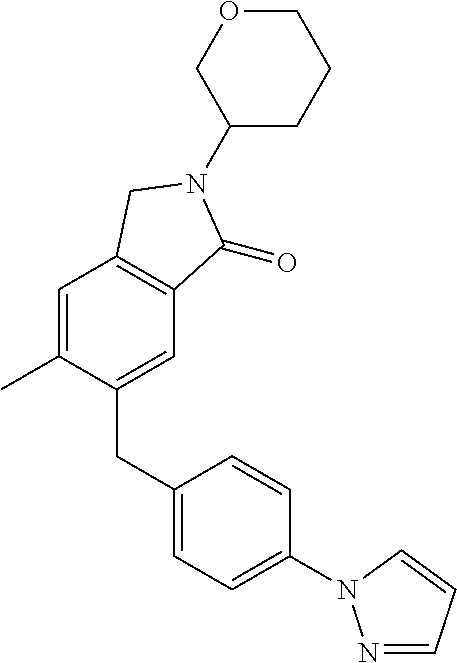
C1(N2C(=O)C3=C(C=C(C)C(CC4=CC=C(N5N=CC=C5)C=C4)=C3)C2)CCCOC1
